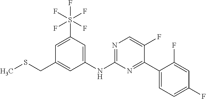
C(C1=CC(NC2=NC=C(F)C(C3=CC=C(F)C=C3F)=N2)=CC(S(F)(F)(F)(F)F)=C1)SC
